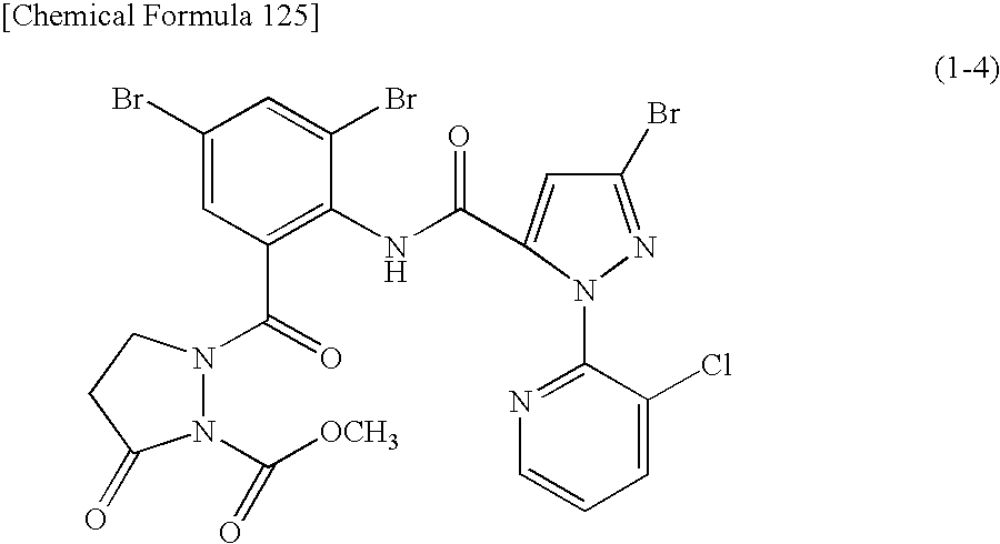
C1(Br)=CC(C(=O)N2N(C([OCH3])=O)C(=O)CC2)=C(NC(C2=CC(Br)=NN2C2=NC=CC=C2Cl)=O)C(Br)=C1
